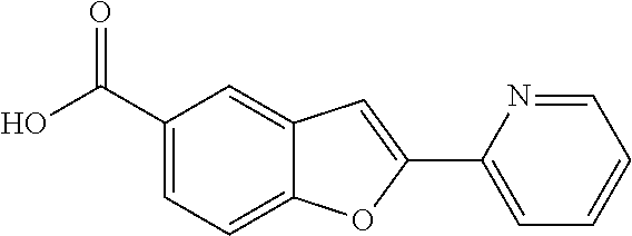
C1=C(C(O)=O)C=C2C(=C1)OC(C1=CC=CC=N1)=C2
